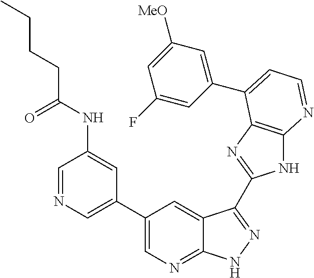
C1(C2=CN=CC(NC(CCCC)=O)=C2)=CN=C2C(=C1)C(C1=NC3=C(N1)N=CC=C3C1=CC([MeO])=CC(F)=C1)=NN2
